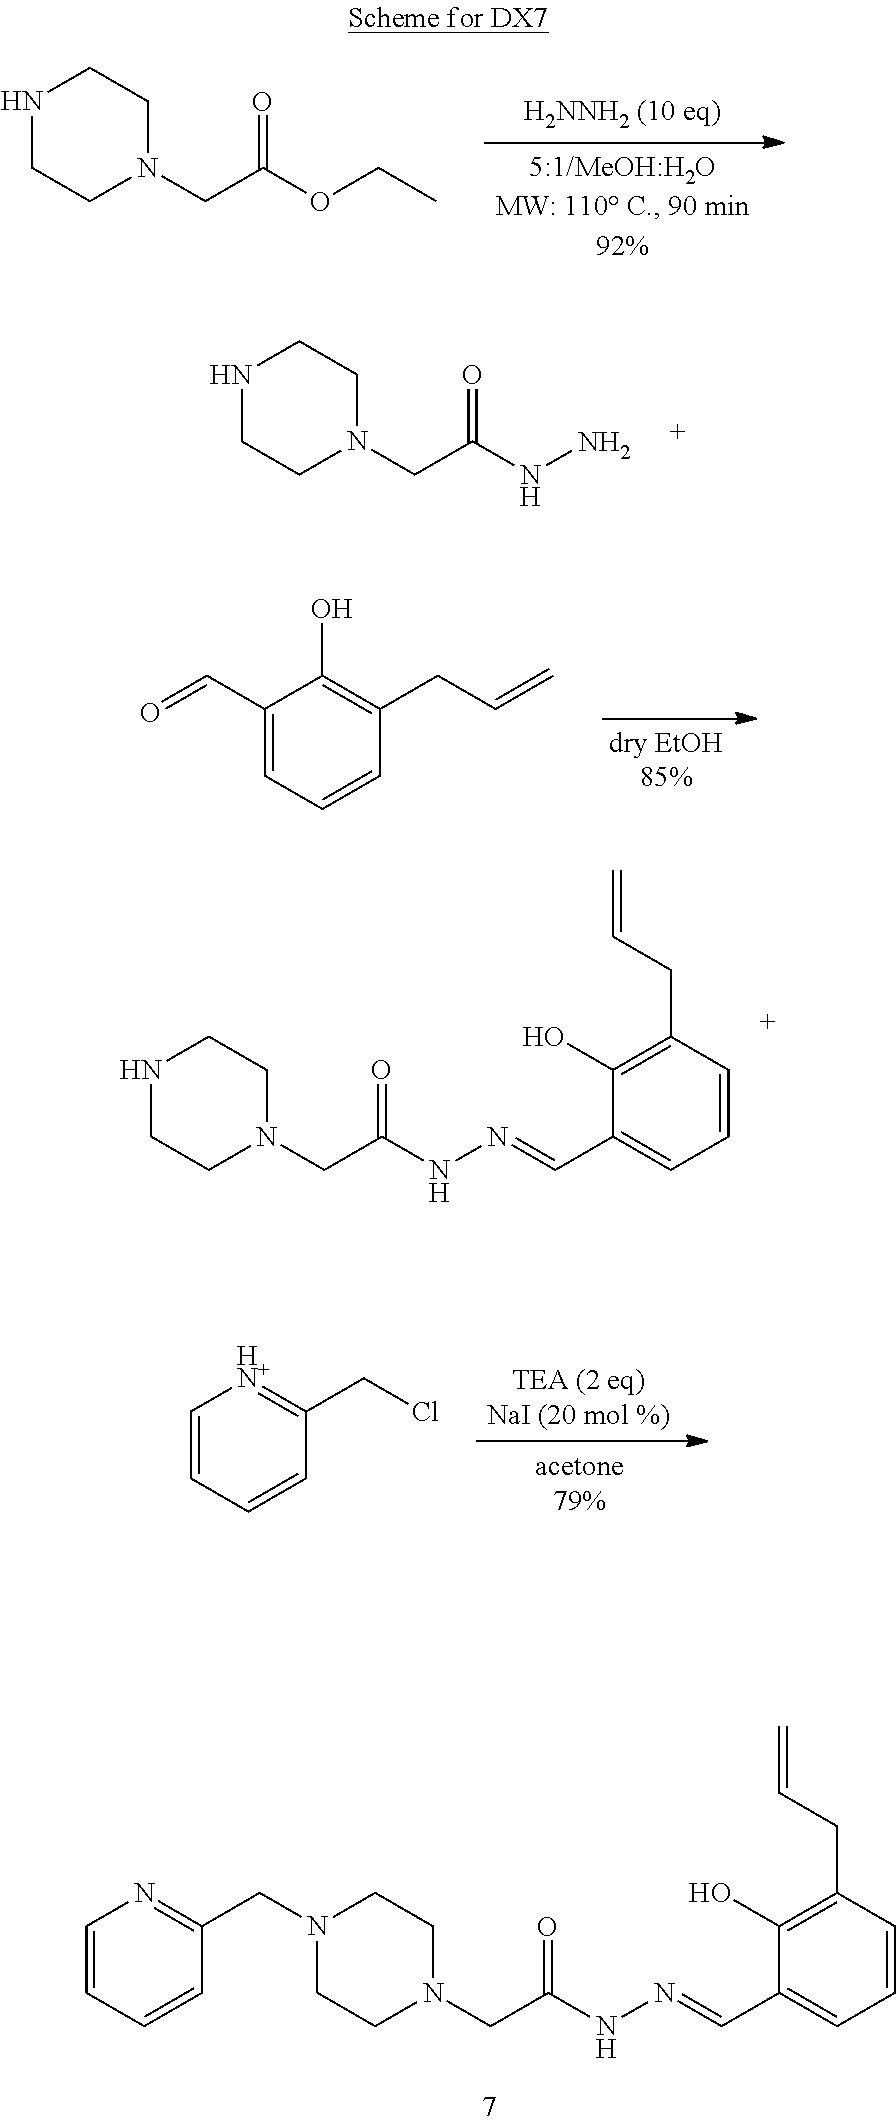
C1CN(CC(NN=CC2=CC=CC(CC=C)=C2O)=O)CCN1CC1=NC=CC=C1.N1CCN(CC(=O)OCC)CC1.C1=CC=CC(CCl)=[HN+]1.N1CCN(CC(=O)NN)CC1.C1(C=O)=CC=CC(CC=C)=C1O.C1CN(CC(NN=CC2=CC=CC(CC=C)=C2O)=O)CCN1
